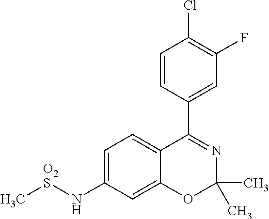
C1=CC(C2=NC(C)(C)OC3=CC(N[O2S]C)=CC=C23)=CC(F)=C1Cl
